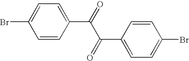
C1=CC(C(=O)C(C2=CC=C(Br)C=C2)=O)=CC=C1Br
